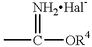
CC([OR4])=[NH2Hal-]
